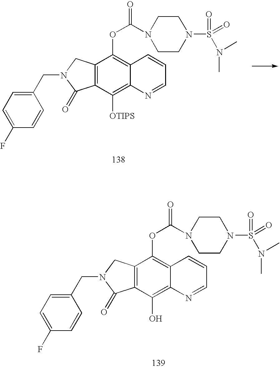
C12=C(C([OTIPS])=C3C(=C1OC(N1CCN(S(=O)(=O)N(C)C)CC1)=O)C=CC=N3)C(=O)N(CC1=CC=C(F)C=C1)C2.C12=C(C(O)=C3C(=C1OC(N1CCN(S(=O)(=O)N(C)C)CC1)=O)C=CC=N3)C(=O)N(CC1=CC=C(F)C=C1)C2
